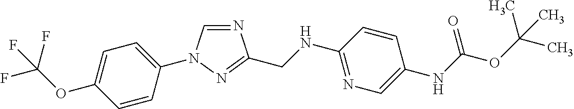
N1=CN(C2=CC=C(OC(F)(F)F)C=C2)N=C1CNC1=NC=C(NC(OC(C)(C)C)=O)C=C1
